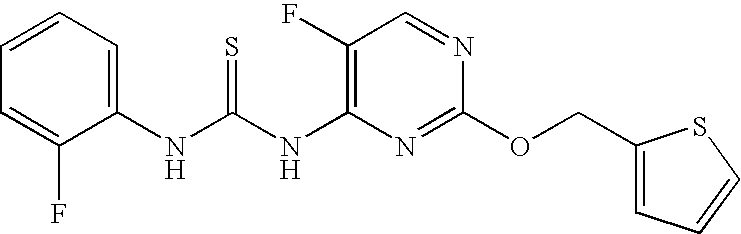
N(C(NC1=C(F)C=NC(OCC2=CC=CS2)=N1)=S)C1=CC=CC=C1F
